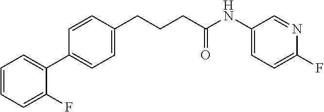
C1=CC(CCCC(NC2=CC=C(F)N=C2)=O)=CC=C1C1=CC=CC=C1F
